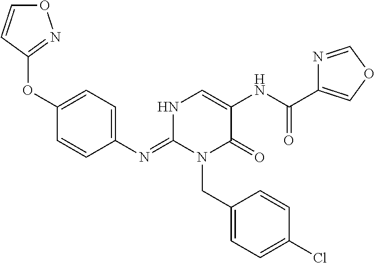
C1(N=C2N(CC3=CC=C(Cl)C=C3)C(=O)C(NC(C3=COC=N3)=O)=CN2)=CC=C(OC2=NOC=C2)C=C1
